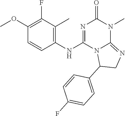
C1(OC)=C(F)C(C)=C(NC2=NC(=O)N(C)C3=NCC(C4=CC=C(F)C=C4)N23)C=C1
